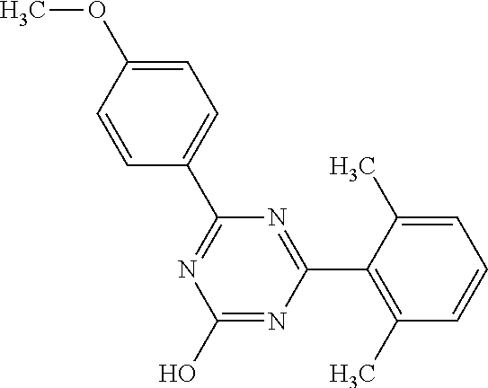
N1=C(C2=CC=C(OC)C=C2)N=C(C2=C(C)C=CC=C2C)N=C1O
